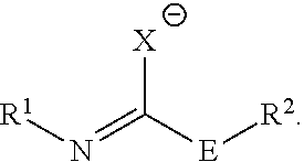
[R1]N=C([E][R2])[X]
